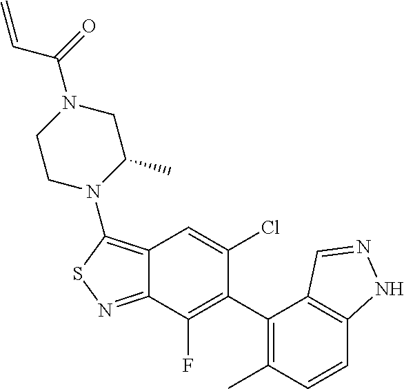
C12=C(N3C(C)CN(C(C=C)=O)CC3)SN=C1C(F)=C(C1=C(C)C=CC3=C1C=NN3)C(Cl)=C2
